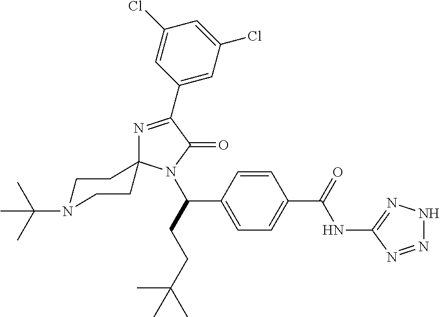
N1=C(C2=CC(Cl)=CC(Cl)=C2)C(=O)N(C(CCC(C)(C)C)C2=CC=C(C(=O)NC3=NNN=N3)C=C2)C12CCN(C(C)(C)C)CC2
